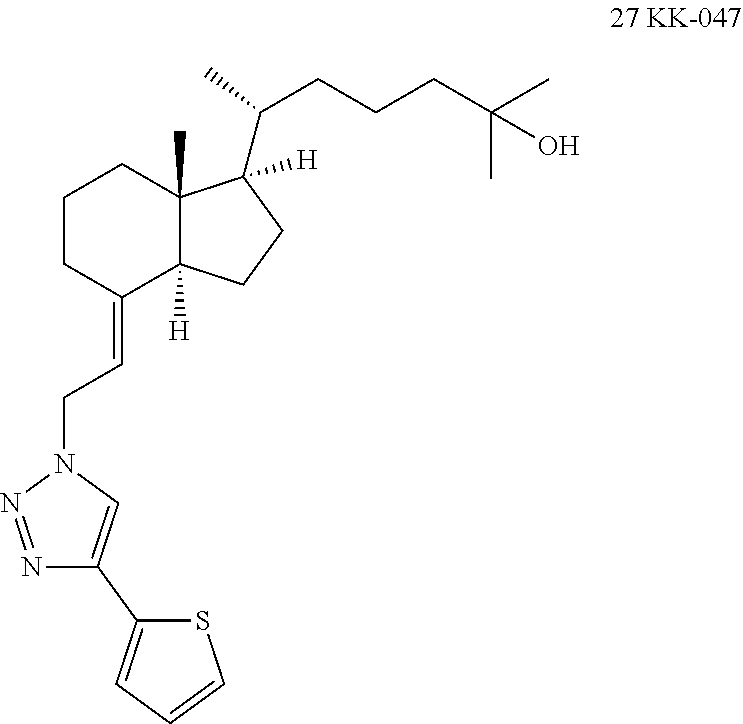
C1CC(=CCN2N=NC(C3=CC=CS3)=C2)C2([H])C(C)(C1)C([H])(C(CCCC(C)(C)O)C)CC2
